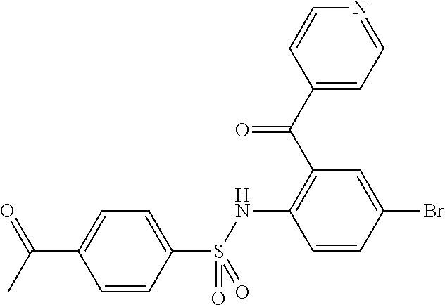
C1=CC(S(NC2=C(C(C3=CC=NC=C3)=O)C=C(Br)C=C2)(=O)=O)=CC=C1C(C)=O
